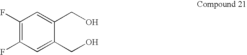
C1(F)=C(F)C=C(CO)C(CO)=C1
